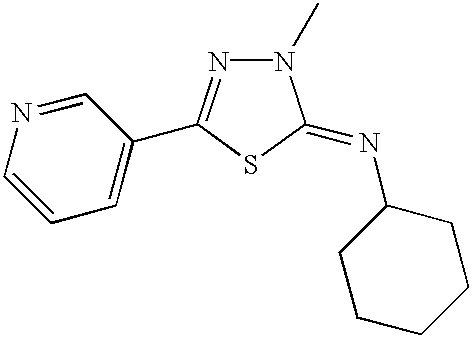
C1=CN=CC(C2=NN(C)C(=NC3CCCCC3)S2)=C1
